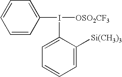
C1=CC(I([OSO2CF3])C2=CC=CC=C2[Si(CH3)3])=CC=C1
